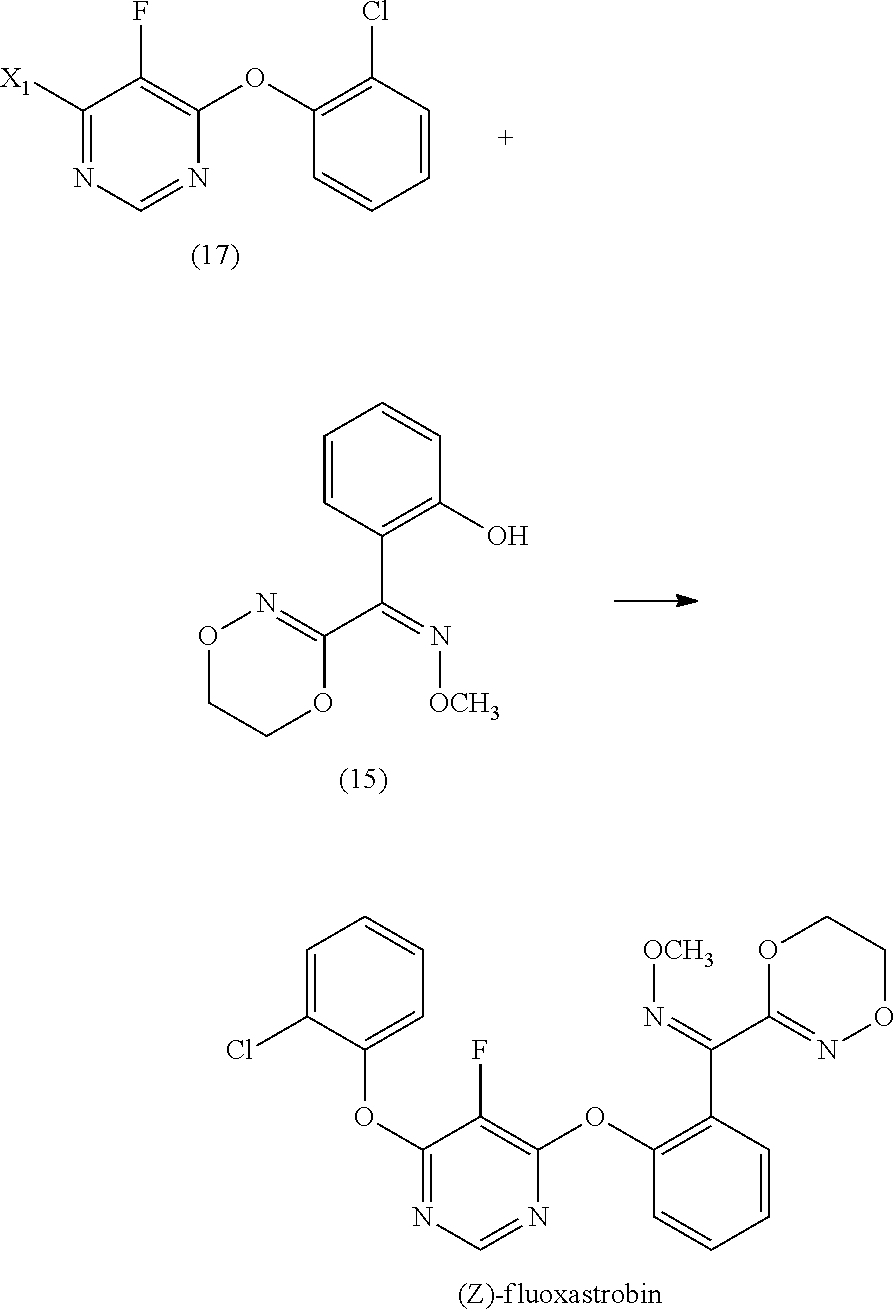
C1(OC2=CC=CC=C2Cl)=NC=NC(OC2=C(C(C3=NOCCO3)=N[OCH3])C=CC=C2)=C1F.C1([X1])=NC=NC(OC2=C(Cl)C=CC=C2)=C1F.C1=CC(C(C2=NOCCO2)=N[OCH3])=C(O)C=C1
